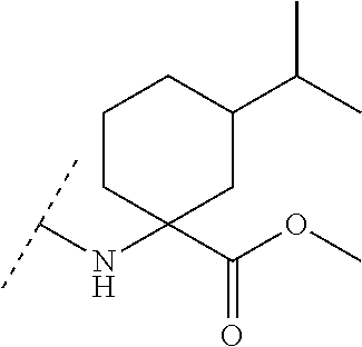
C(NC1(C(OC)=O)CC(C(C)C)CCC1)(C)C
